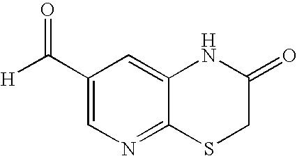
C1(C([H])=O)=CN=C2C(=C1)NC(=O)CS2
